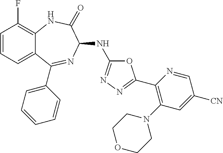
C1=CC=C2C(=C1F)NC(=O)C(NC1=NN=C(C3=C(N4CCOCC4)C=C([CN])C=N3)O1)N=C2C1=CC=CC=C1
